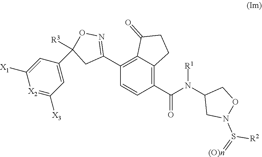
C1(C(N(C2CN(S(=[(O)n])[R2])OC2)[R1])=O)=C2C(=C(C3=NOC(C4=CC([X3])=[X2]C([X1])=C4)([R3])C3)C=C1)C(=O)CC2
